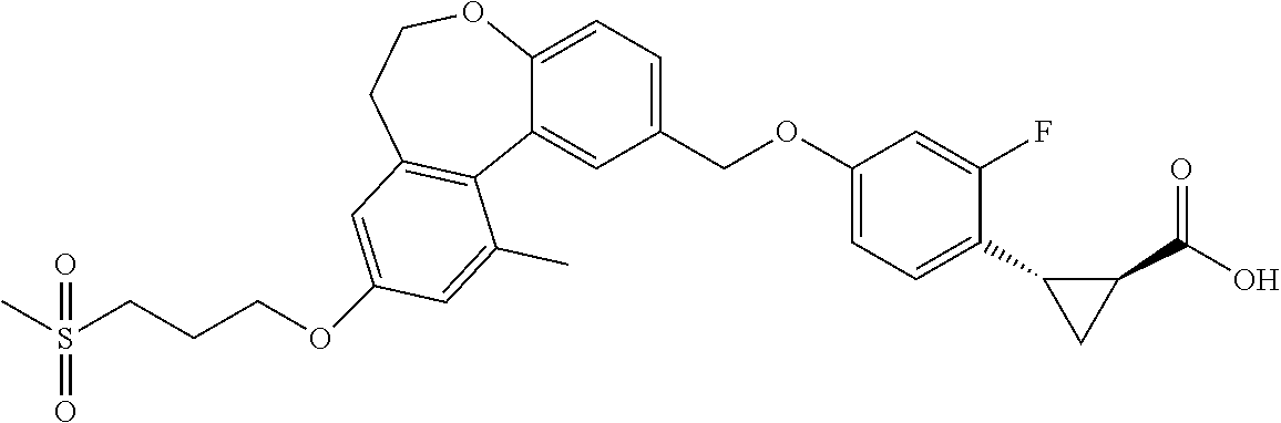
CS(CCCOC1=CC2=C(C3=CC(COC4=CC=C(C5CC5C(=O)O)C(F)=C4)=CC=C3OCC2)C(C)=C1)(=O)=O
